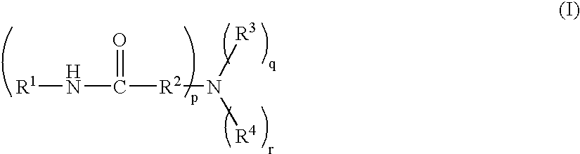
[R1]NC([R2]N([R4])[R3])=O
